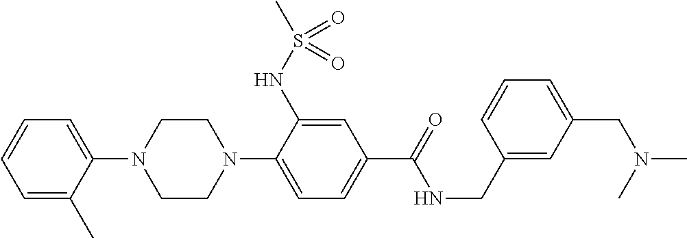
C1=CC=C(C)C(N2CCN(C3=CC=C(C(=O)NCC4=CC(CN(C)C)=CC=C4)C=C3NS(C)(=O)=O)CC2)=C1
